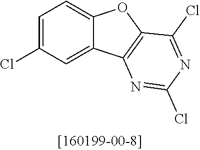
C1=C(Cl)C=C2C(=C1)OC1=C2N=C(Cl)N=C1Cl
